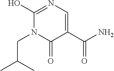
C1(C(=O)N)=CN=C(O)N(CC(C)C)C1=O
